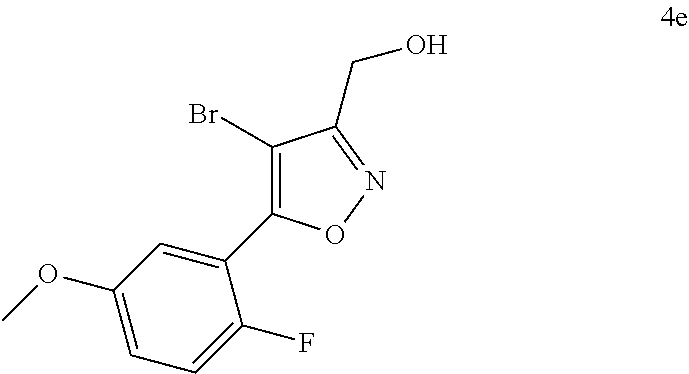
C1(Br)=C(C2=CC(OC)=CC=C2F)ON=C1CO
